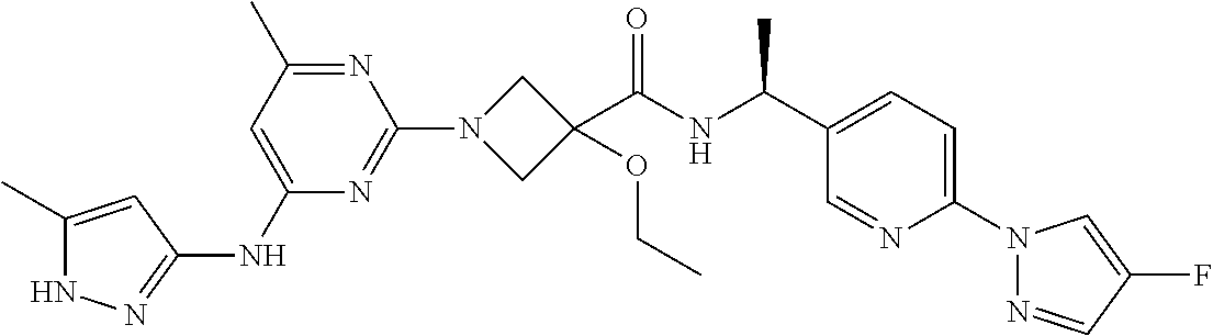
N1C(C)=CC(NC2=CC(C)=NC(N3CC(C(NC(C4=CC=C(N5N=CC(F)=C5)N=C4)C)=O)(OCC)C3)=N2)=N1
